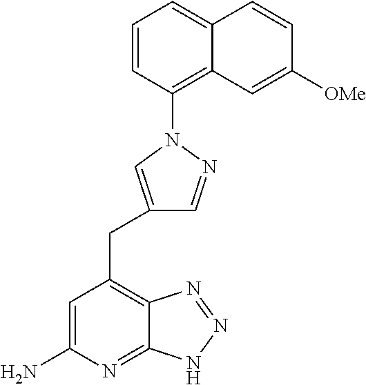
C1=C(N)N=C2C(=C1CC1=CN(C3=C4C(=CC=C3)C=CC([OMe])=C4)N=C1)N=NN2
